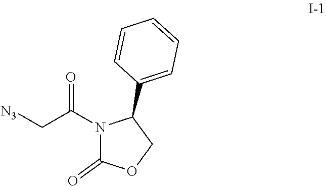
[N3]CC(=O)N1C(=O)OCC1C1=CC=CC=C1
